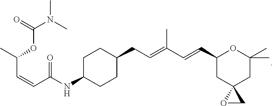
C1C(NC(C=CC(C)OC(=O)N(C)C)=O)CCC(CC=C(C=CC2CC3(CC(C)(C)O2)OC3)C)C1
